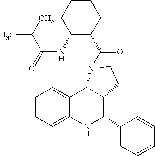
C1=CC=C2C(=C1)C1C(C(C3=CC=CC=C3)N2)CCN1C(=O)C1C(NC(=O)C(C)C)CCCC1
